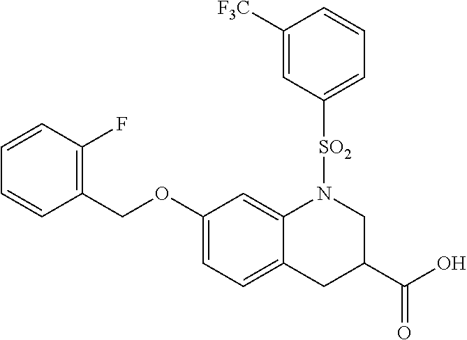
C1(COC2=CC=C3C(=C2)N([SO2]C2=CC=CC([F3C])=C2)CC(C(O)=O)C3)=C(F)C=CC=C1
